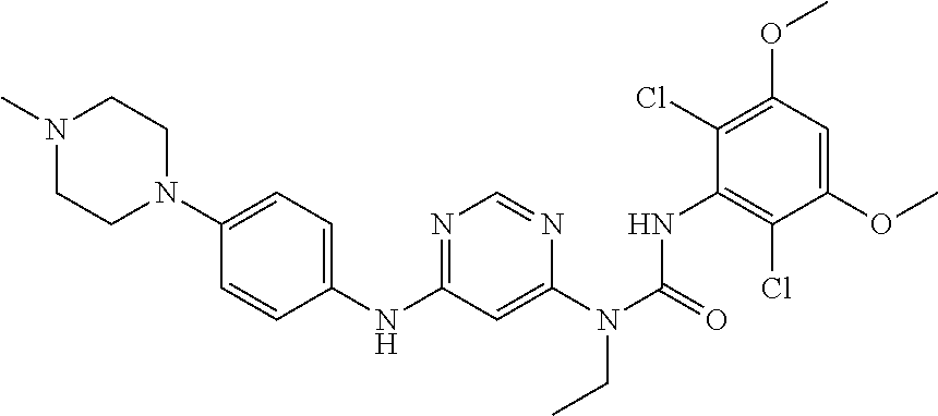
N1(C)CCN(C2=CC=C(NC3=NC=NC(N(C(=O)NC4=C(Cl)C(OC)=CC(OC)=C4Cl)CC)=C3)C=C2)CC1
